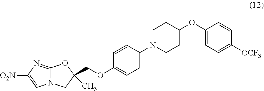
C12=NC([O2N])=CN1CC(COC1=CC=C(N3CCC(OC4=CC=C([OCF3])C=C4)CC3)C=C1)(C)O2
